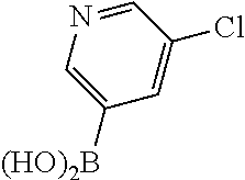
C1=NC=C([(HO)2B])C=C1Cl
